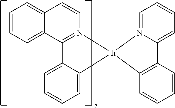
C12=CC=CC=C1C1=N(C=C2)[Ir]2(C3=CC=CC=C13)N1=CC=CC=C1C1=C2C=CC=C1
